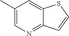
C1(C)=CN=C2C(=C1)SC=C2
